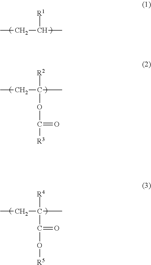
CCC(C)[R1].CCC(C)([R2])OC([R3])=O.CCC(C)([R4])C(O[R5])=O
